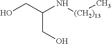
OCC(N[(CH2)13]C)CO
